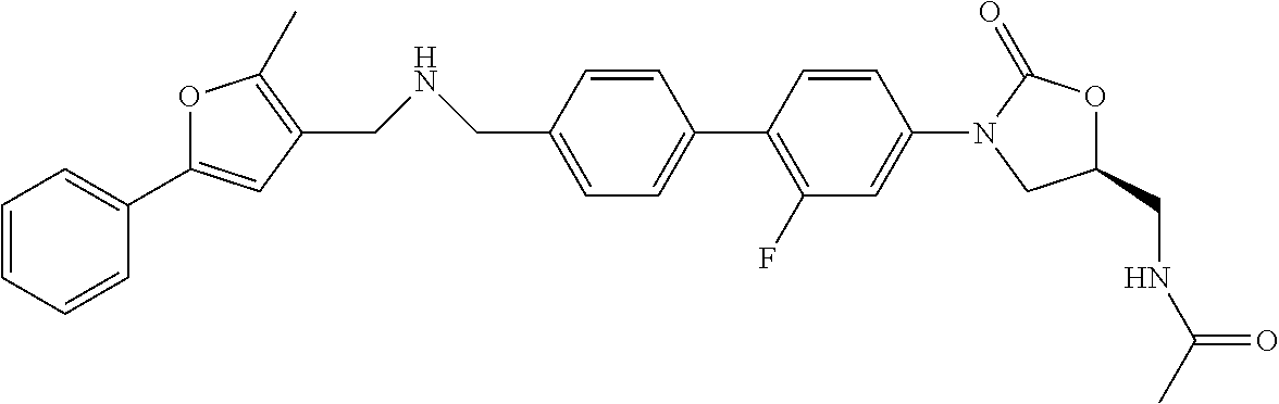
C1(CNCC2=CC=C(C3=C(F)C=C(N4CC(CNC(=O)C)OC4=O)C=C3)C=C2)=C(C)OC(C2=CC=CC=C2)=C1
